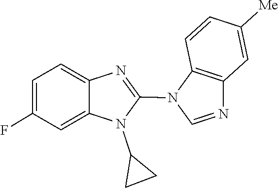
C1=NC2=C(N1C1=NC3=CC=C(F)C=C3N1C1CC1)C=CC([Me])=C2
